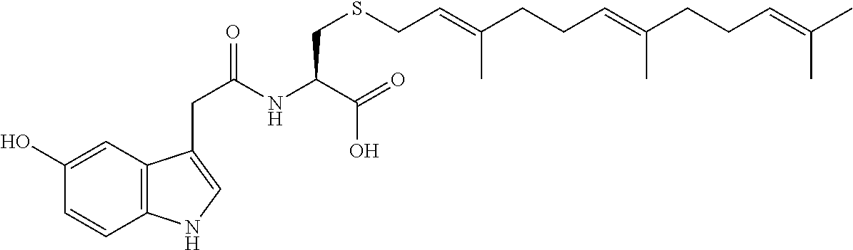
C(C(NC(C(=O)O)CSCC=C(CCC=C(CCC=C(C)C)C)C)=O)C1=CNC2=C1C=C(O)C=C2
